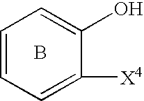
C1=CC=C([X4])C(O)=C1.B
